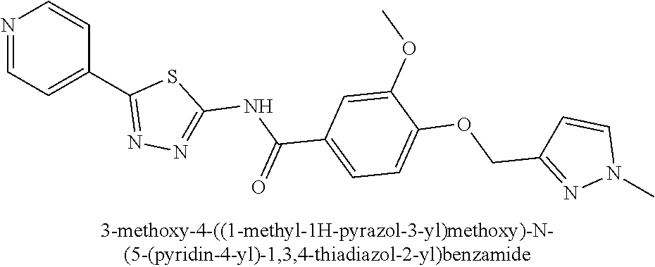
N1=CC=C(C2=NN=C(NC(C3=CC=C(OCC4=NN(C)C=C4)C(OC)=C3)=O)S2)C=C1
